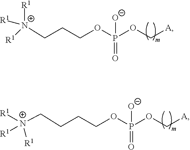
[N+](CCCOP(OC[A])(=O)[O-])([R1])([R1])[R1].C(CCCOP(OC[A])(=O)[O-])[N+]([R1])([R1])[R1]
